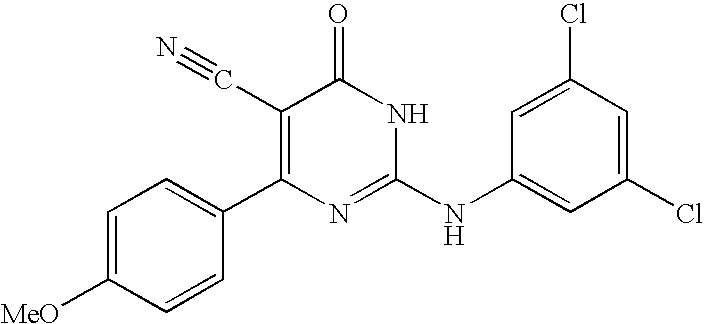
C1=CC(C2=C(C#N)C(=O)NC(NC3=CC(Cl)=CC(Cl)=C3)=N2)=CC=C1[MeO]
